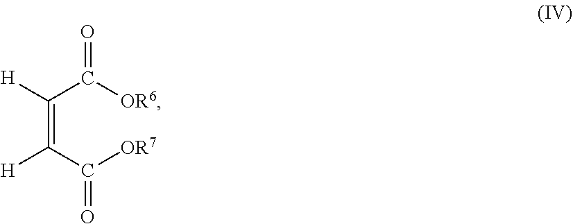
C(=C(C([OR7])=O)[H])(C([OR6])=O)[H]
